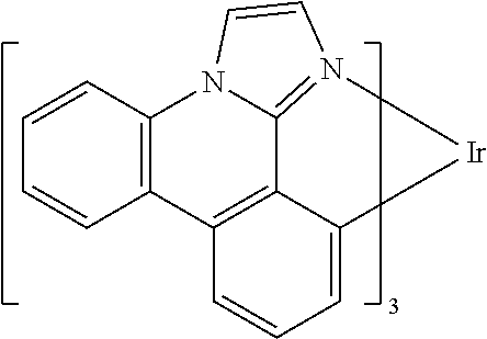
N12C3=N(C=C1)[Ir]C1=CC=CC(=C31)C1=C2C=CC=C1
